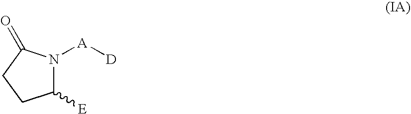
C1([E])N([A][D])C(=O)CC1
